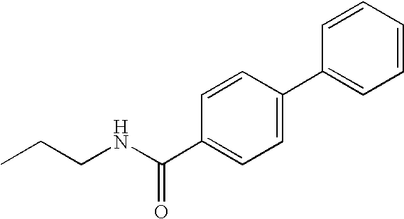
C1(C(NCCC)=O)=CC=C(C2=CC=CC=C2)C=C1
